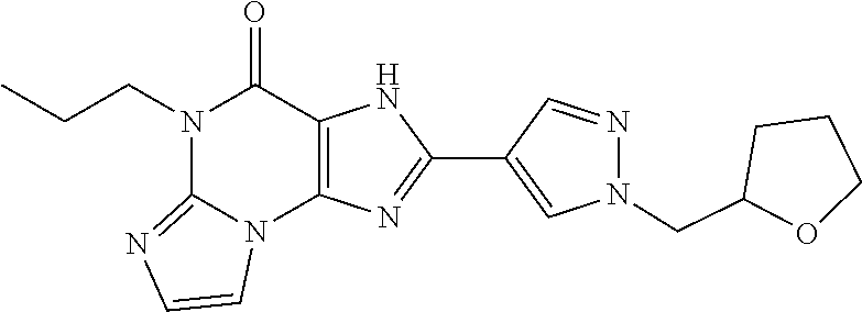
N1(CCC)C2=NC=CN2C2=C(C1=O)NC(C1=CN(CC3OCCC3)N=C1)=N2
